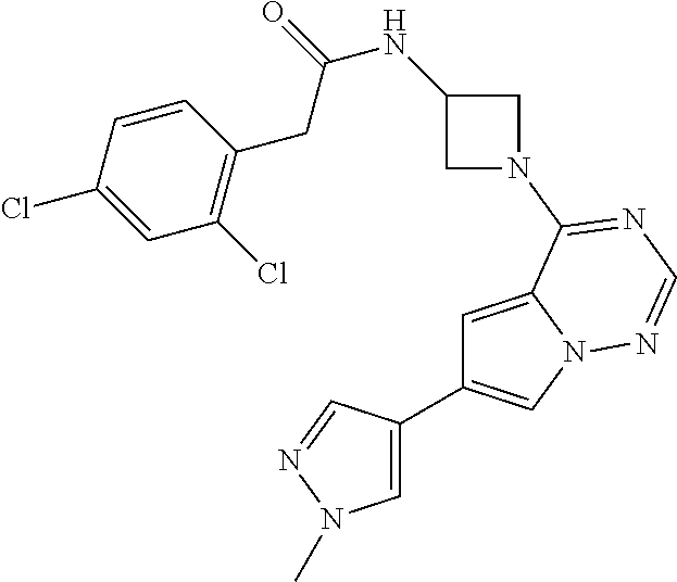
C1=C(C2=CN3C(=C2)C(N2CC(NC(=O)CC4=C(Cl)C=C(Cl)C=C4)C2)=NC=N3)C=NN1C
